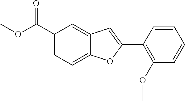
C1=C(C(OC)=O)C=C2C(=C1)OC(C1=C(OC)C=CC=C1)=C2
